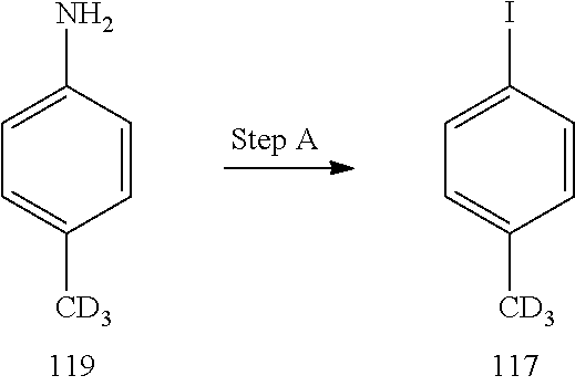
C1=CC(N)=CC=C1[CD3].C1=CC(I)=CC=C1[CD3]
